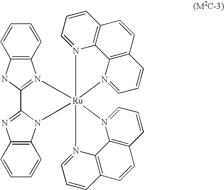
C12=C(NC3=N1[Ru]14(N5C6=C(N=C35)C=CC=C6)(N3=CC=CC5=C3C3=C(C=C5)C=CC=N13)N1=CC=CC3=C1C1=C(C=C3)C=CC=N41)C=CC=C2
